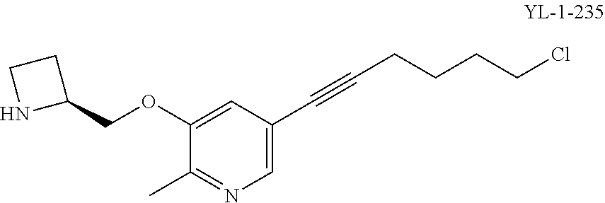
C1=C(C#CCCCCCl)C=C(OCC2CCN2)C(C)=N1
